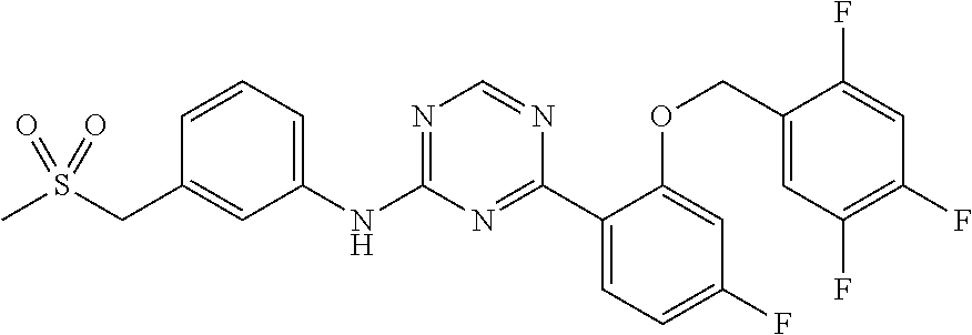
C1=CC=C(NC2=NC=NC(C3=CC=C(F)C=C3OCC3=CC(F)=C(F)C=C3F)=N2)C=C1CS(C)(=O)=O
